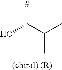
C(C(C)C)([#])O
